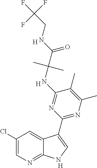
C1(Cl)=CN=C2C(=C1)C(C1=NC(C)=C(C)C(NC(C(NCC(F)(F)F)=O)(C)C)=N1)=CN2.[H].[H].[H]
